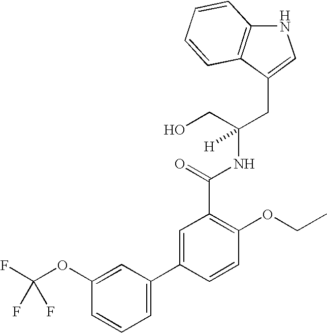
N1C2=C(C(CC(NC(C3=C(OCC)C=CC(C4=CC=CC(OC(F)(F)F)=C4)=C3)=O)(CO)[H])=C1)C=CC=C2
